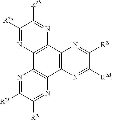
C12=C(N=C([R2d])C([R2c])=N1)C1=C(C3=C2N=C([R2b])C([R2a])=N3)N=C([R2f])C([R2e])=N1
